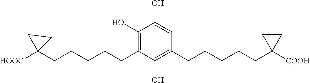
C1(CCCCCC2([HOOC])CC2)=C(O)C(O)=CC(CCCCCC2([COOH])CC2)=C1O
